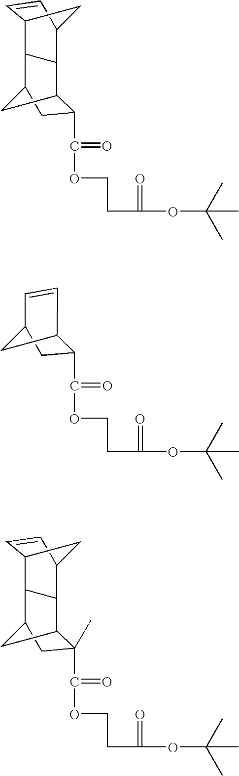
O=C(OCCC(=O)OC(C)(C)C)C1C2CC(C3C4C=CC(C4)C23)C1.C12C=CC(CC1C(=O)OCCC(=O)OC(C)(C)C)C2.O=C(OCCC(=O)OC(C)(C)C)C1(C)C2C3C4C=CC(C4)C3C(C1)C2
